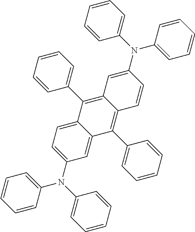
C1(C2=C3C=CC(N(C4=CC=CC=C4)C4=CC=CC=C4)=CC3=C(C3=CC=CC=C3)C3=CC=C(N(C4=CC=CC=C4)C4=CC=CC=C4)C=C23)=CC=CC=C1
